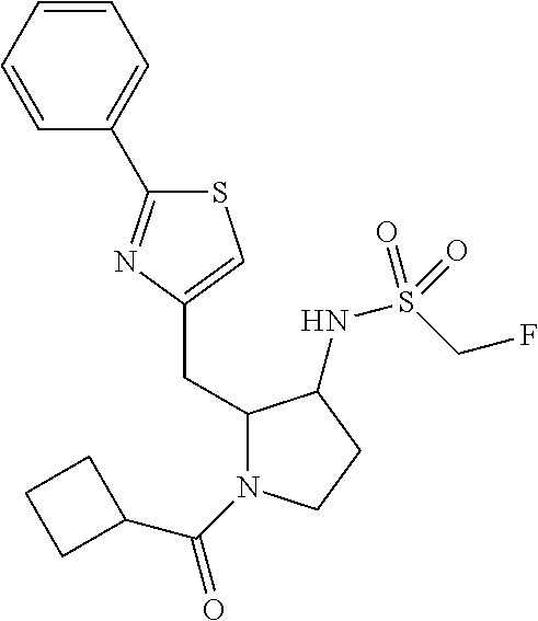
C1(CC2=CSC(C3=CC=CC=C3)=N2)N(C(=O)C2CCC2)CCC1NS(CF)(=O)=O
